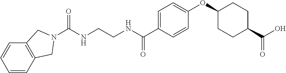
C(NCCNC(C1=CC=C(OC2CCC(C(O)=O)CC2)C=C1)=O)(=O)N1CC2=C(C=CC=C2)C1
